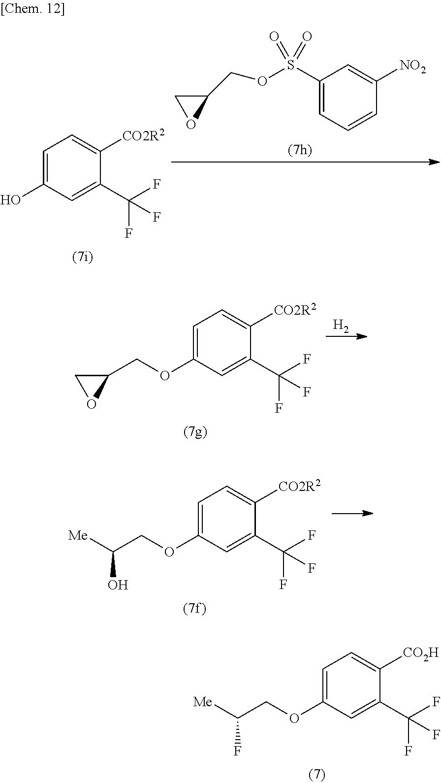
C1=C(OCC2CO2)C=C(C(F)(F)F)C([CO2R2])=C1.[H2].C1=C(OCC(O)[Me])C=C(C(F)(F)F)C([CO2R2])=C1.C1=C(OCC(F)[Me])C=C(C(F)(F)F)C([CO2H])=C1.C1=C(O)C=C(C(F)(F)F)C([CO2R2])=C1.C1(S(OCC2CO2)(=O)=O)=CC=CC([NO2])=C1
